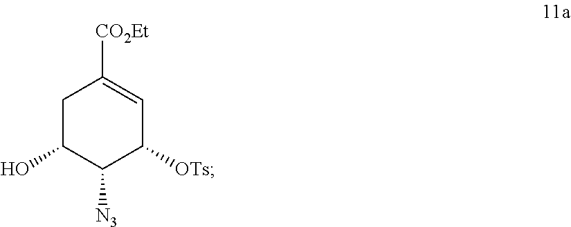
C1C(O)C([N3])C([OTs])C=C1[CO2Et]
